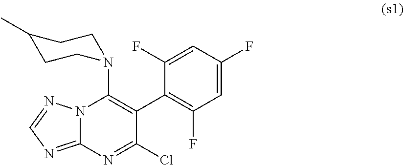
N12C(=NC=N1)N=C(Cl)C(C1=C(F)C=C(F)C=C1F)=C2N1CCC(C)CC1
